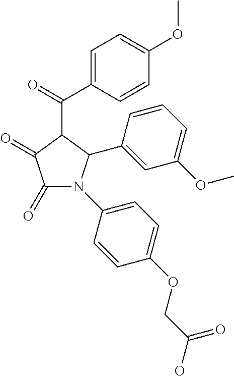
C1(=O)C(=O)N(C2=CC=C(OCC(=O)O)C=C2)C(C2=CC(OC)=CC=C2)C1C(C1=CC=C(OC)C=C1)=O
